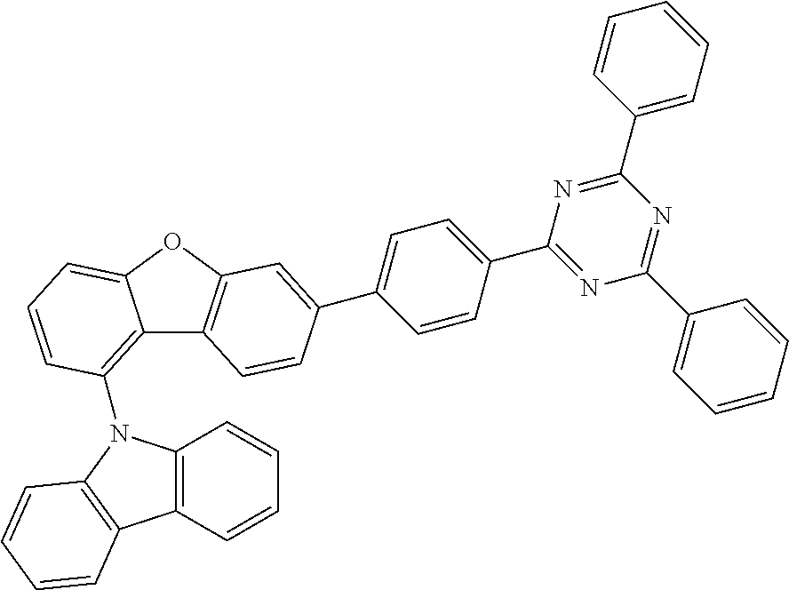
C12=C(N3C4=C(C=CC=C4)C4=C3C=CC=C4)C=CC=C1OC1=C2C=CC(C2=CC=C(C3=NC(C4=CC=CC=C4)=NC(C4=CC=CC=C4)=N3)C=C2)=C1
